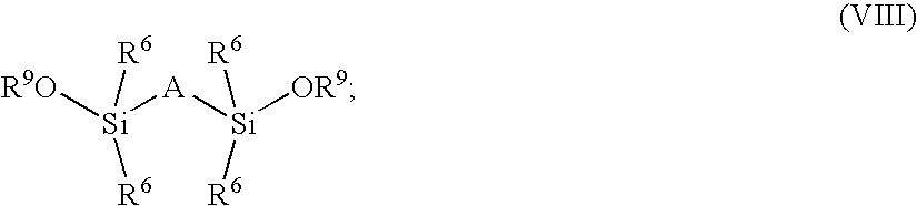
[Si]([A][Si]([OR9])([R6])[R6])([R9O])([R6])[R6]
